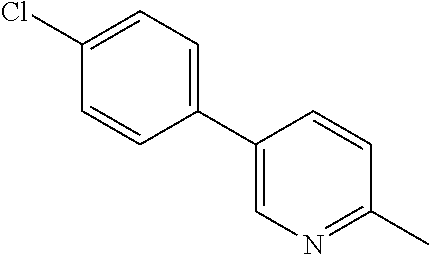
C1(C2=CC=C(Cl)C=C2)=CN=C(C)C=C1
